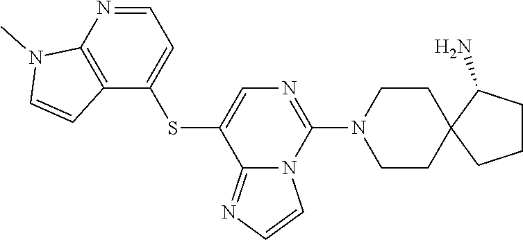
C1=NC2=C(C(SC3=CN=C(N4CCC5(CC4)CCCC5N)N4C3=NC=C4)=C1)C=CN2C
